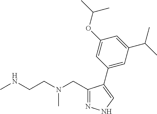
N1=C(CN(CCNC)C)C(C2=CC(C(C)C)=CC(OC(C)C)=C2)=CN1
